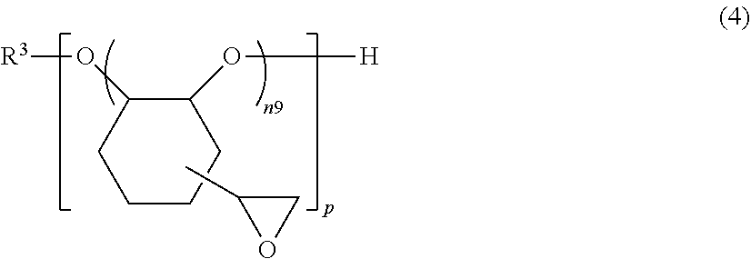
[R3]OC1CCCCC1O[H].CC1OC1
